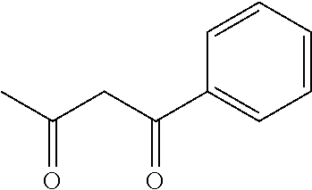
C1=CC=CC(C(CC(C)=O)=O)=C1
